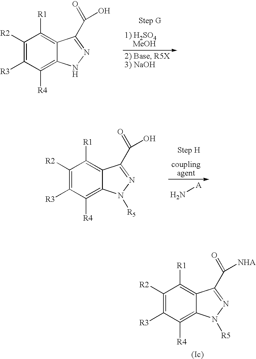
C1([R2])=C([R3])C([R4])=C2C(=C1[R1])C(C(=O)O)=NN2.N[A].C1([R2])=C([R3])C([R4])=C2C(=C1[R1])C(C(=O)O)=NN2[R5].C1([R2])=C([R3])C([R4])=C2C(=C1[R1])C(C(=O)[NHA])=NN2[R5]
